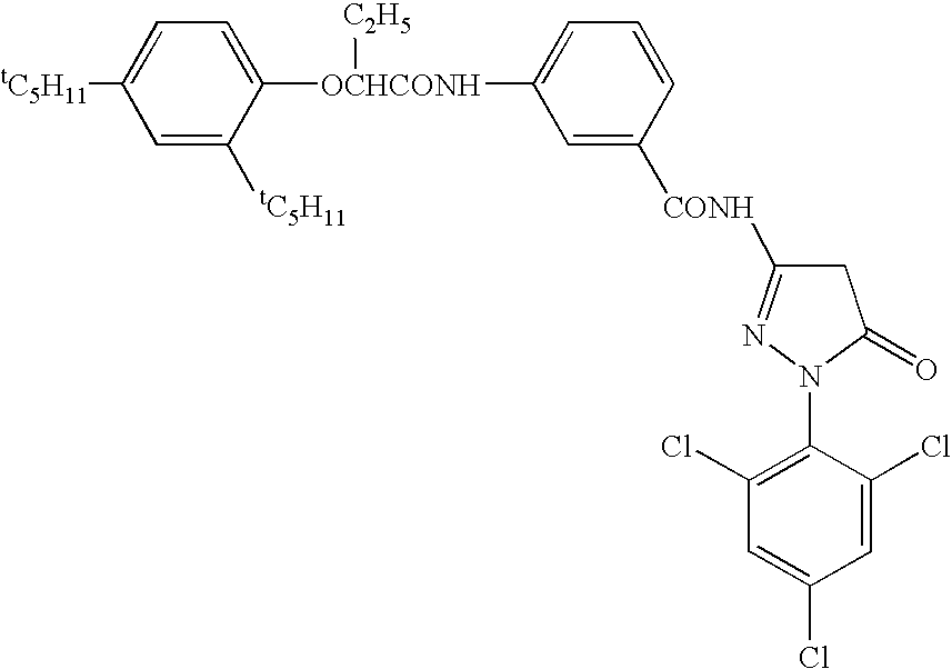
[tC5H11]C1=CC=C([OCHCONH]([C2H5])C2=CC=CC([CONH]C3=NN(C4=C(Cl)C=C(Cl)C=C4Cl)C(=O)C3)=C2)C([tC5H11])=C1
